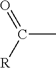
C(C)([R])=O
